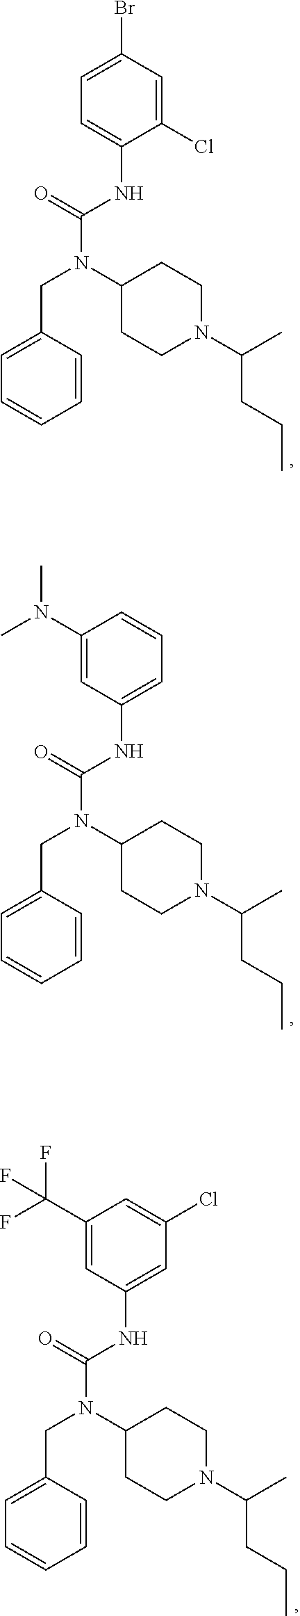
C1=C(Br)C=C(Cl)C(NC(N(C2CCN(C(C)CCC)CC2)CC2=CC=CC=C2)=O)=C1.C1(N(C)C)=CC(NC(N(C2CCN(C(C)CCC)CC2)CC2=CC=CC=C2)=O)=CC=C1.C1(C(F)(F)F)=CC(NC(N(C2CCN(C(C)CCC)CC2)CC2=CC=CC=C2)=O)=CC(Cl)=C1
